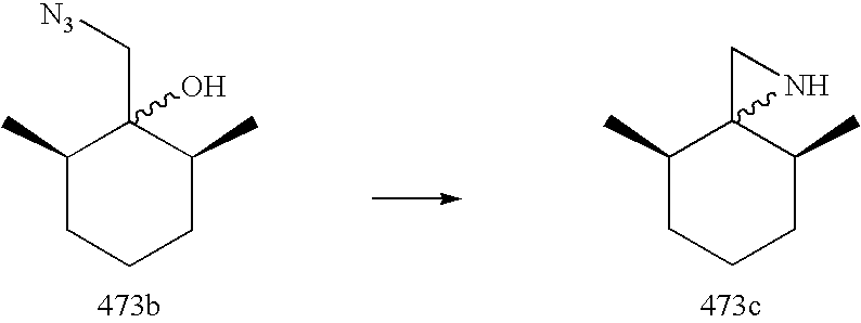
C1(C)CCCC(C)C12CN2.C1(C)CCCC(C)C1(C[N3])O
